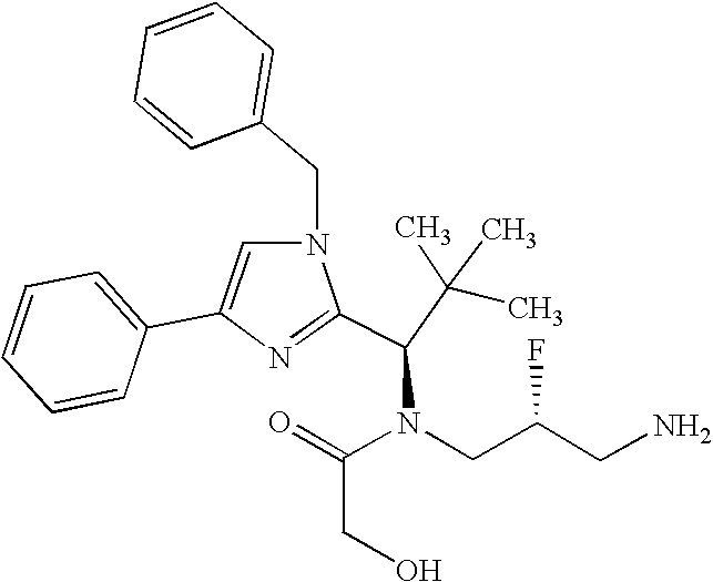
N1(CC2=CC=CC=C2)C=C(C2=CC=CC=C2)N=C1C(C(C)(C)C)N(C(CO)=O)CC(CN)F
